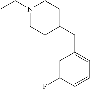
C1=C(F)C=CC=C1CC1CCN(CC)CC1
